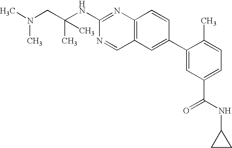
C12=C(C=C(C3=CC(C(NC4CC4)=O)=CC=C3C)C=C1)C=NC(NC(CN(C)C)(C)C)=N2
